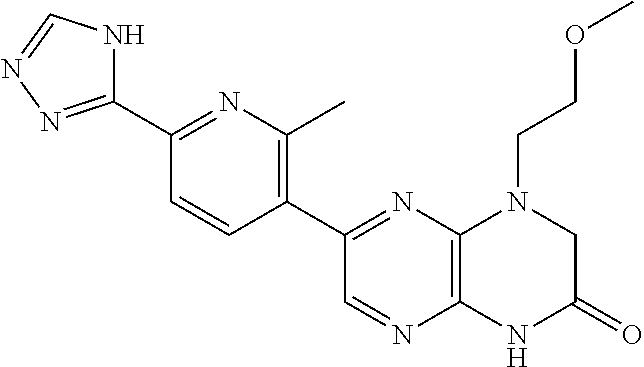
C12=C(N=C(C3=C(C)N=C(C4=NN=CN4)C=C3)C=N1)N(CCOC)CC(=O)N2
